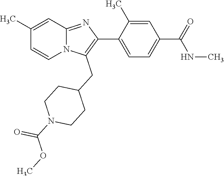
C1(C)=CC2=NC(C3=CC=C(C(=O)NC)C=C3C)=C(CC3CCN(C(=O)OC)CC3)N2C=C1
